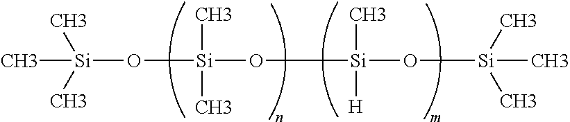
C[Si](O[Si](O[Si](C)([H])O[Si](C)(C)C)(C)C)(C)C
